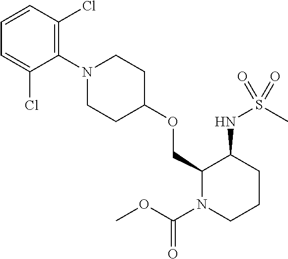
C1(COC2CCN(C3=C(Cl)C=CC=C3Cl)CC2)N(C(OC)=O)CCCC1NS(C)(=O)=O
